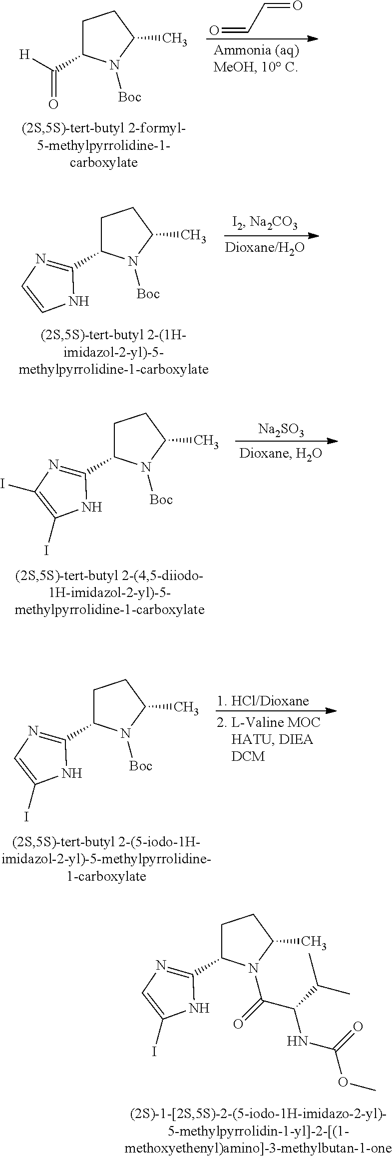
C1C(C2=NC=C(I)N2)N(C(=O)C(C(C)C)NC(OC)=O)C(C)C1.C1C(C([H])=O)N([Boc])C(C)C1.O=CC=O.C1C(C2=NC=CN2)N([Boc])C(C)C1.C1C(C2=NC(I)=C(I)N2)N([Boc])C(C)C1.[Na2SO3].C1C(C2=NC=C(I)N2)N([Boc])C(C)C1
